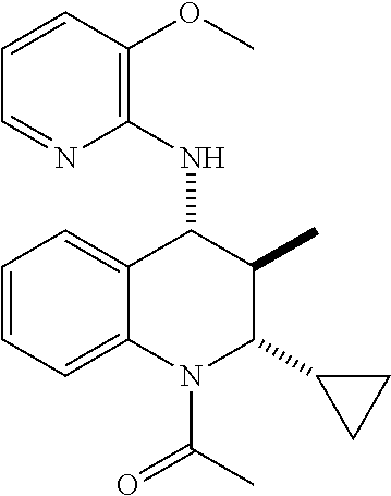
C1=CC=C2C(=C1)C(NC1=C(OC)C=CC=N1)C(C)C(C1CC1)N2C(=O)C
